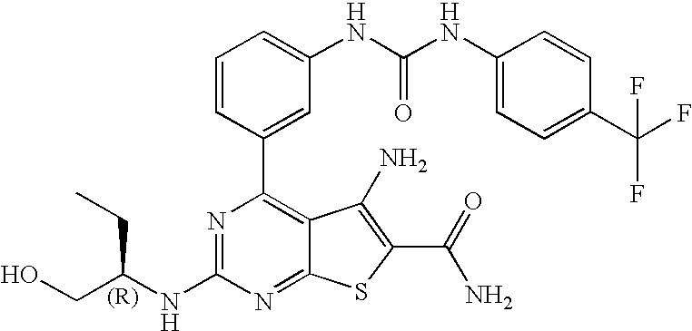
C1=CC(C2=C3C(=NC(NC(CO)CC)=N2)SC(C(N)=O)=C3N)=CC(NC(NC2=CC=C(C(F)(F)F)C=C2)=O)=C1
